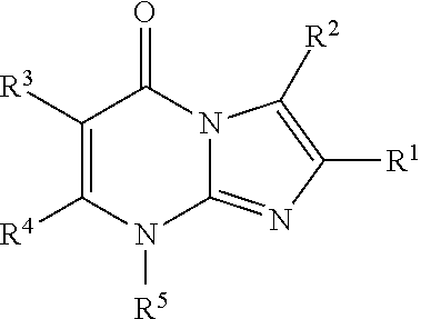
C1([R3])=C([R4])N([R5])C2=NC([R1])=C([R2])N2C1=O
